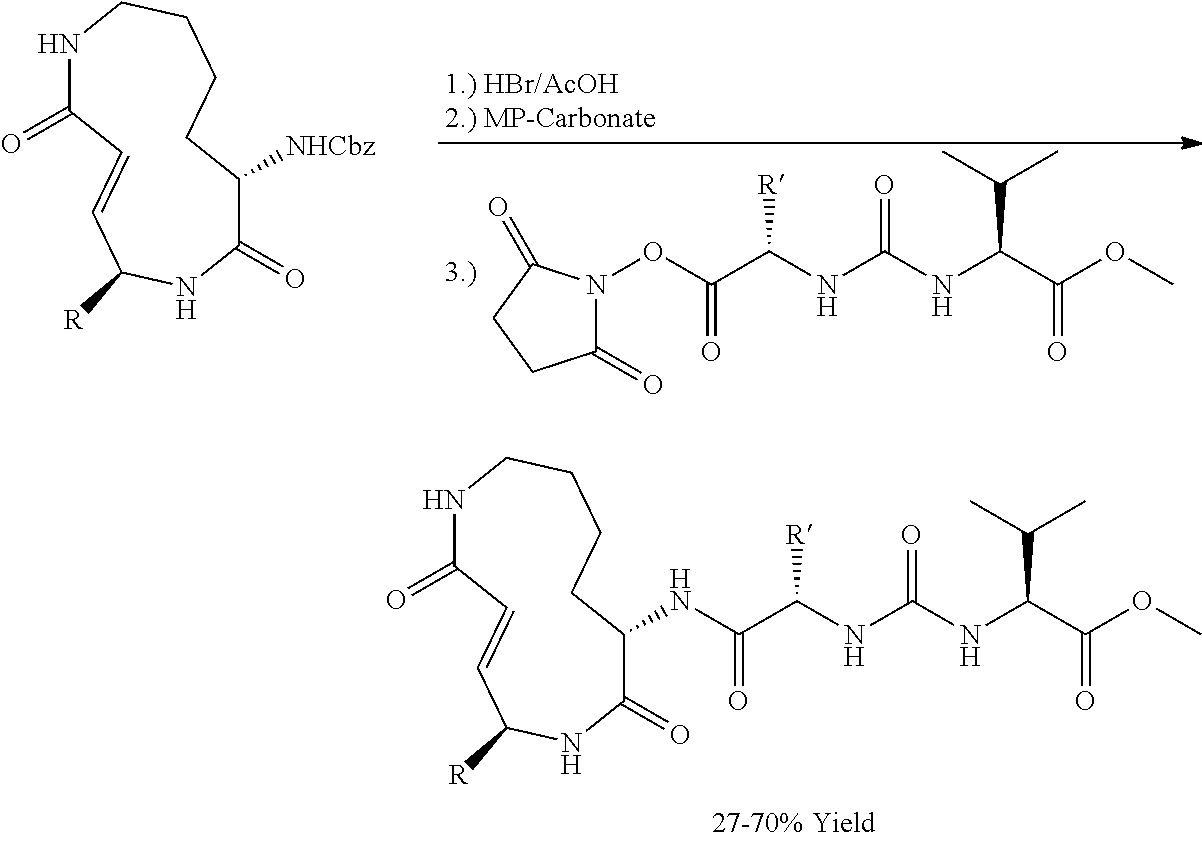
N1C(=O)C=CC([R])NC(=O)C([NHCbz])CCCC1.O(C(=O)C(NC(NC(C(C)C)C(OC)=O)=O)[R])N1C(=O)CCC1=O.N1C(=O)C=CC([R])NC(=O)C(NC(=O)C(NC(NC(C(C)C)C(OC)=O)=O)[R])CCCC1
